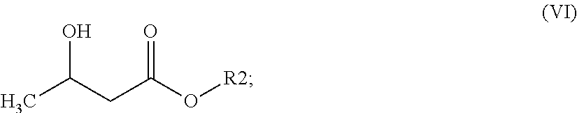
CC(CC(O[R2])=O)O
